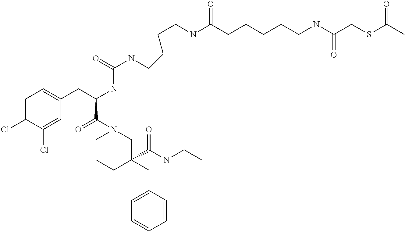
C1=C(Cl)C(Cl)=CC(CC(NC(NCCCCNC(=O)CCCCCNC(CSC(C)=O)=O)=O)C(N2CCCC(CC3=CC=CC=C3)(C(NCC)=O)C2)=O)=C1
